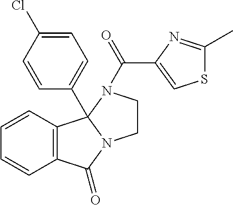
C12=C(C3(C4=CC=C(Cl)C=C4)N(C1=O)CCN3C(C1=CSC(C)=N1)=O)C=CC=C2
